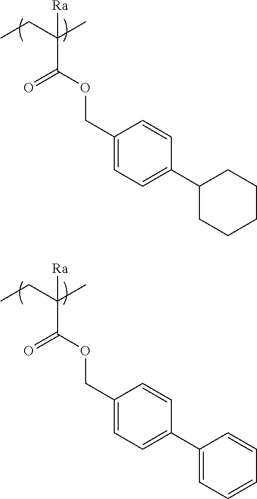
CCC([Ra])(C)C(=O)OCC1=CC=C(C2CCCCC2)C=C1.CCC([Ra])(C)C(=O)OCC1=CC=C(C2=CC=CC=C2)C=C1
